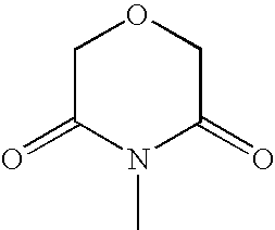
C1C(=O)N(C)C(=O)CO1
